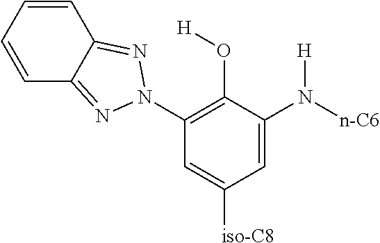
C1=CC=CC2=NN(C3=C(O[H])C(N([n-C6])[H])=CC([iso-C8])=C3)N=C12
